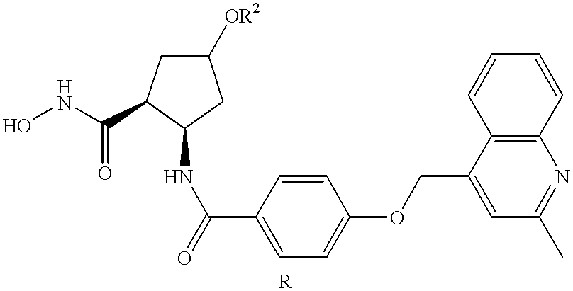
C1(NC(=O)C2=CC=C(OCC3=CC(C)=NC4=C3C=CC=C4)C=C2)CC([OR2])CC1C(NO)=O
